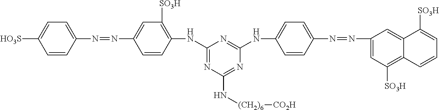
C1=CC(N=NC2=CC([SO3H])=C(NC3=NC(N[(CH2)6][CO2H])=NC(NC4=CC=C(N=NC5=CC([SO3H])=C6C(=C5)C([SO3H])=CC=C6)C=C4)=N3)C=C2)=CC=C1[HO3S]
